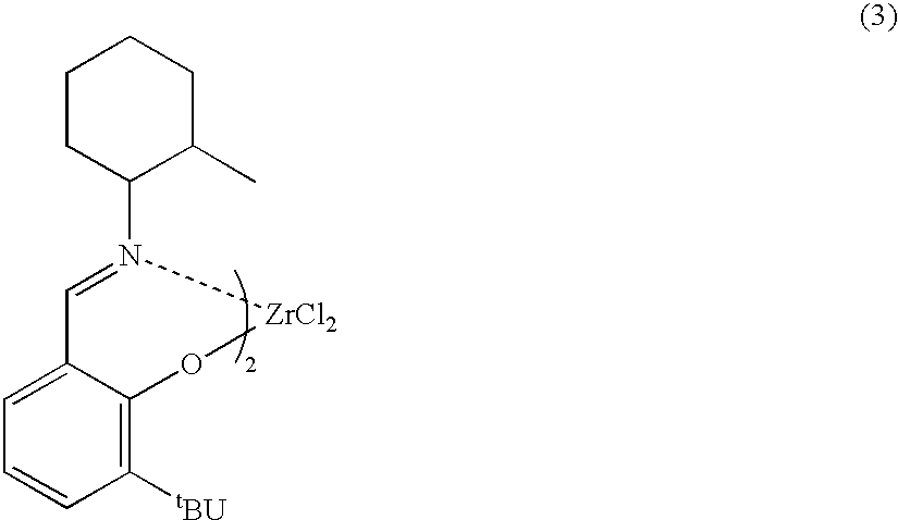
C1CC(N(=CC2=CC=CC([tBU])=C2OC)[ZrCl2])C(C)CC1
